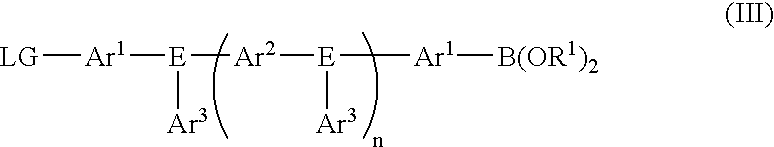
[LG][Ar1][E]([Ar3])[Ar2][E]([Ar3])[Ar1][B(OR1)2]
